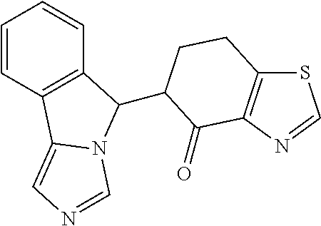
C1=CC2=C(C=C1)C(C1CCC3=C(N=CS3)C1=O)N1C2=CN=C1
